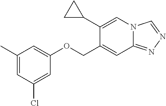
C1(C)=CC(Cl)=CC(OCC2=CC3=NN=CN3C=C2C2CC2)=C1
